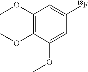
C1(OC)=C(OC)C(OC)=CC([18F])=C1
